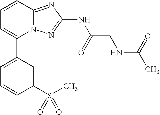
N(C1=NN2C(=N1)C=CC=C2C1=CC=CC(S(C)(=O)=O)=C1)C(=O)CNC(=O)C
